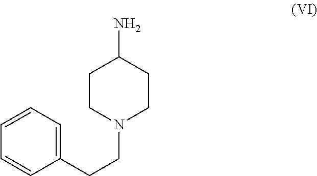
C1CN(CCC2=CC=CC=C2)CCC1N
